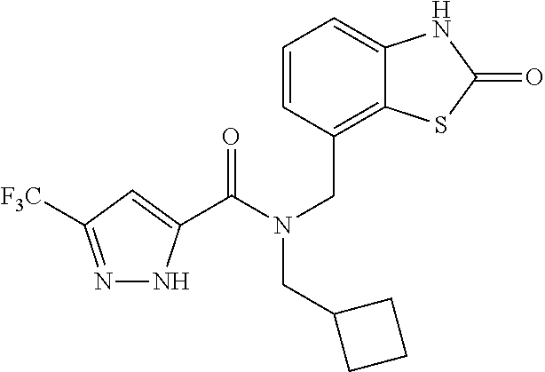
N1=C([F3C])C=C(C(N(CC2=C3C(=CC=C2)NC(=O)S3)CC2CCC2)=O)N1
